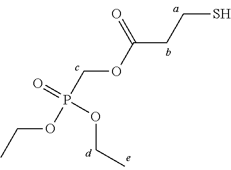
C(CC(=O)OCP(OCC)(=O)OCC)S
